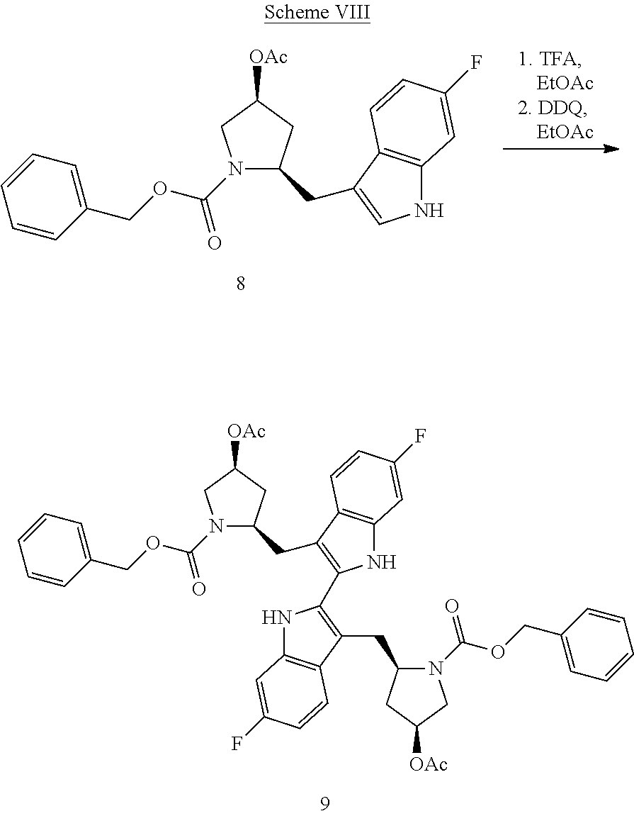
[OAc]C1CC(CC2=CNC3=C2C=CC(F)=C3)N(C(OCC2=CC=CC=C2)=O)C1.[OAc]C1CC(CC2=C(C3=C(CC4N(C(OCC5=CC=CC=C5)=O)CC([OAc])C4)C4=C(N3)C=C(F)C=C4)NC3=C2C=CC(F)=C3)N(C(OCC2=CC=CC=C2)=O)C1
